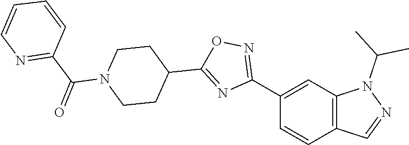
C12=C(C=C(C3=NOC(C4CCN(C(=O)C5=NC=CC=C5)CC4)=N3)C=C1)N(C(C)C)N=C2
